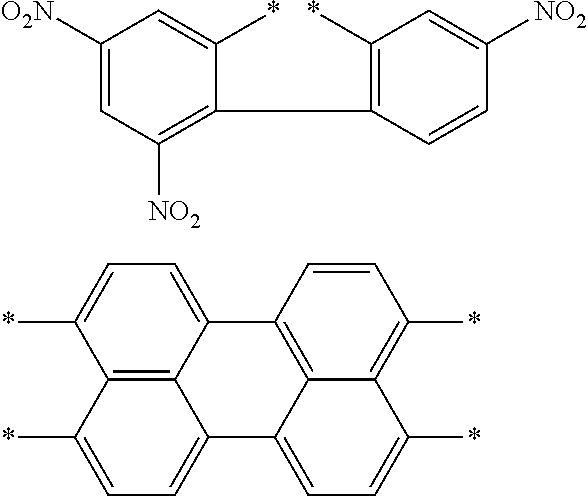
C1([O2N])=CC([NO2])=C(C2=C(*)C=C([NO2])C=C2)C(*)=C1.C12=CC=C(*)C3=C1C(=CC=C3*)C1=CC=C(*)C3=C(*)C=CC2=C13
